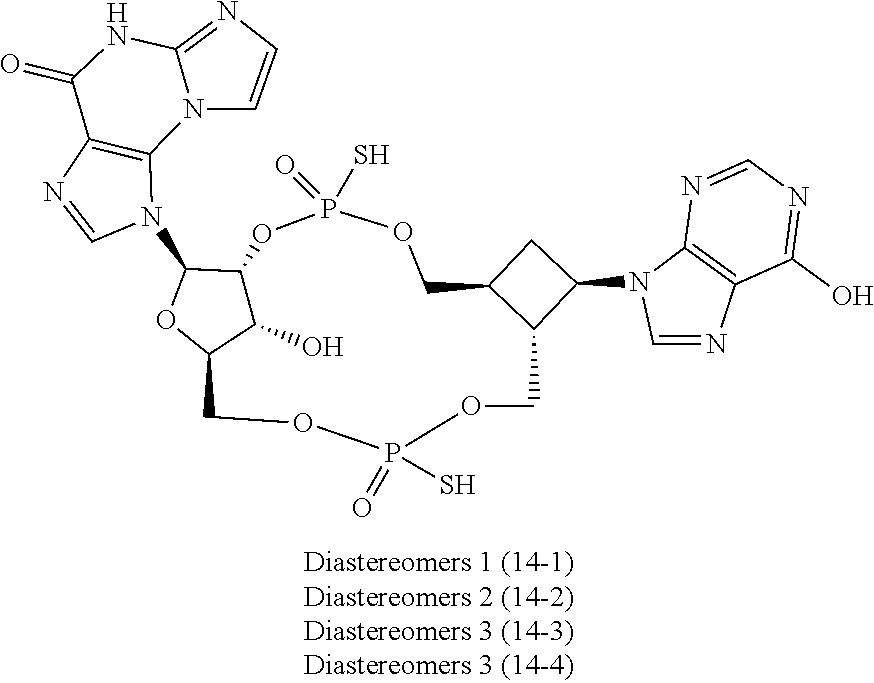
C1(O)C2OC(N3C4=C(N=C3)C(=O)NC3=NC=CN43)C1OP(S)(=O)OCC1C(COP(S)(=O)OC2)C(N2C=NC3=C2N=CN=C3O)C1
